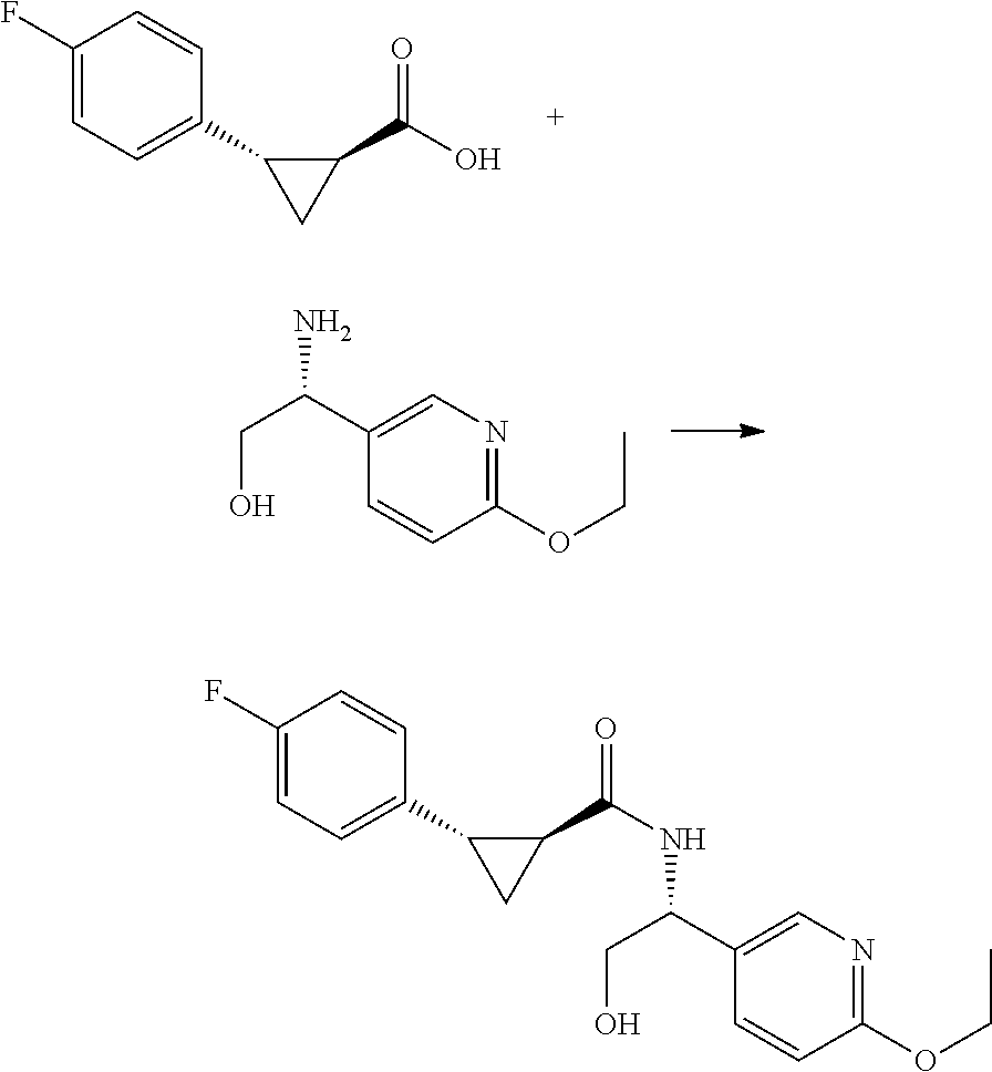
OCC(C1=CN=C(OCC)C=C1)N.C1(F)=CC=C(C2CC2C(O)=O)C=C1.C1(F)=CC=C(C2CC2C(=O)NC(CO)C2=CN=C(OCC)C=C2)C=C1
